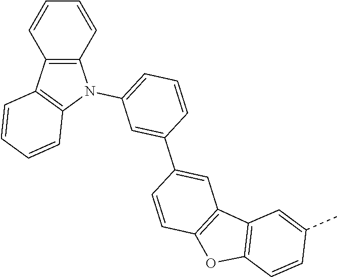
C12=C(C3=C(O1)C=CC(C1=CC(N4C5=C(C6=C4C=CC=C6)C=CC=C5)=CC=C1)=C3)C=C(C)C=C2
